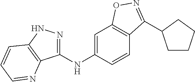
C1(NC2=CC3=C(C=C2)C(C2CCCC2)=NO3)=NNC2=C1N=CC=C2
